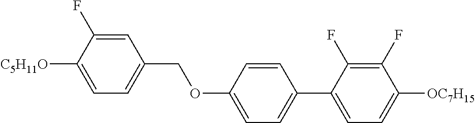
C1=C(F)C([C5H11O])=CC=C1COC1=CC=C(C2=CC=C([OC7H15])C(F)=C2F)C=C1
